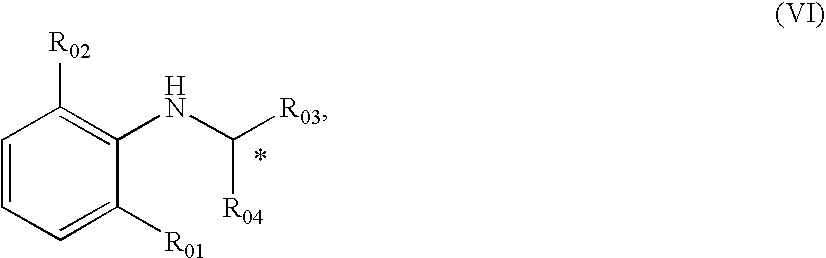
C1=CC=C([R01])C(NC([R04])[R03])=C1[R02]
